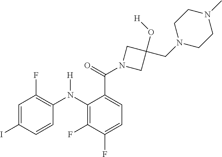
C1=C(I)C=CC(N(C2=C(F)C(F)=CC=C2C(=O)N2CC(CN3CCN(C)CC3)(O[H])C2)[H])=C1F
